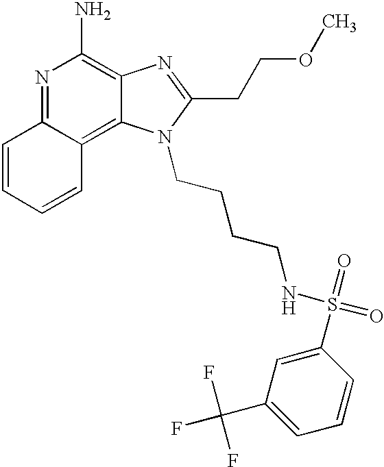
N1=C2C(=C3C(=C1N)N=C(CCOC)N3CCCCNS(=O)(=O)C1=CC(C(F)(F)F)=CC=C1)C=CC=C2
